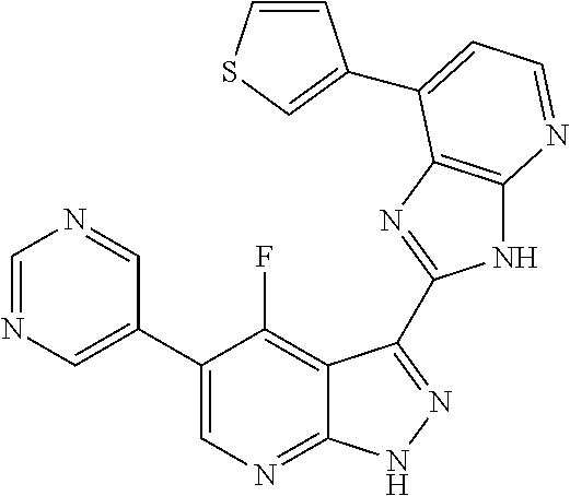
C1=NC=C(C2=CN=C3C(=C2F)C(C2=NC4=C(N2)N=CC=C4C2=CSC=C2)=NN3)C=N1
